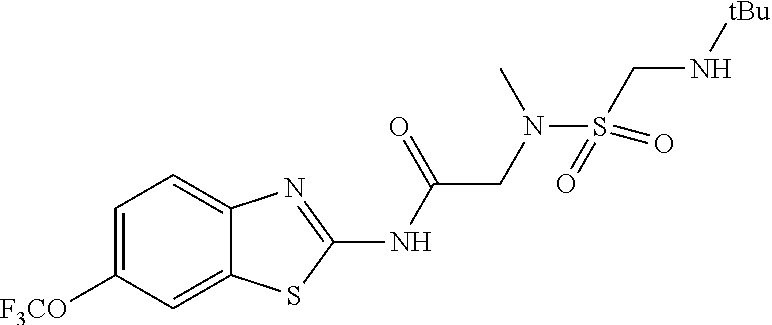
C1=C([F3CO])C=C2C(=C1)N=C(NC(CN(S(CN[tBu])(=O)=O)C)=O)S2
